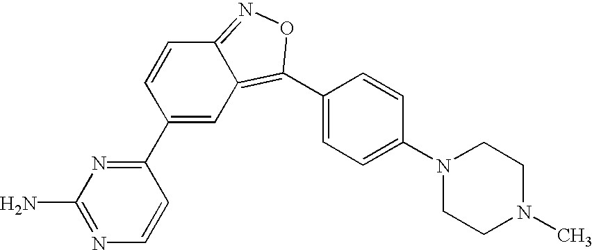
C1(C2=CC3=C(C4=CC=C(N5CCN(C)CC5)C=C4)ON=C3C=C2)=NC(N)=NC=C1
